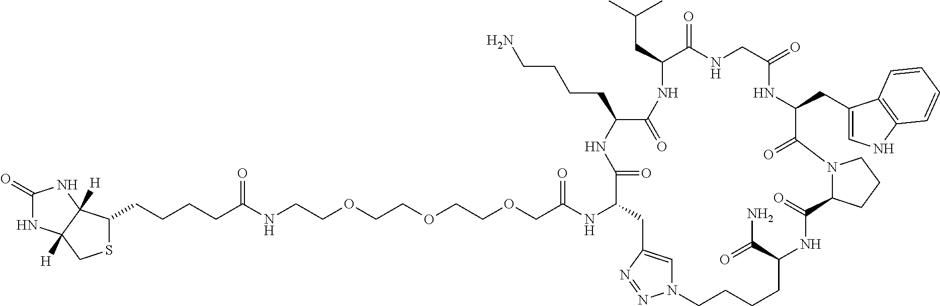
C(CCCC(NCCOCCOCCOCC(NC1CC2=CN(N=N2)CCCCC(C(=O)N)NC(=O)C2N(CCC2)C(=O)C(CC2=CNC3=C2C=CC=C3)NC(=O)CNC(=O)C(CC(C)C)NC(=O)C(CCCCN)NC1=O)=O)=O)C1SCC2([H])NC(=O)NC12[H]
